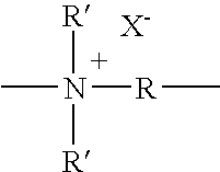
CN([R]C)([R])[R].[X-]
